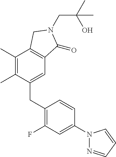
C1(C)=C(C)C(CC2=C(F)C=C(N3N=CC=C3)C=C2)=CC2=C1CN(CC(C)(O)C)C2=O
